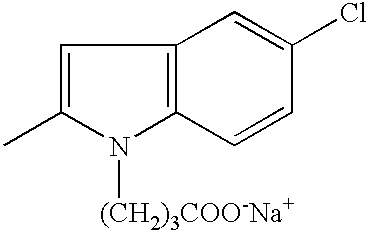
C1=C(C)N([(CH2)3COO-Na+])C2=C1C=C(Cl)C=C2
